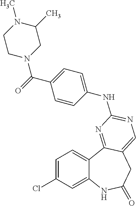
C1=C(Cl)C=C2C(=C1)C1=NC(NC3=CC=C(C(=O)N4CC(C)N(C)CC4)C=C3)=NC=C1CC(=O)N2
